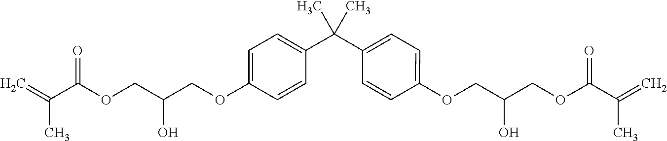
C(C(COC1=CC=C(C(C2=CC=C(OCC(COC(C(=C)C)=O)O)C=C2)(C)C)C=C1)O)OC(C(=C)C)=O
